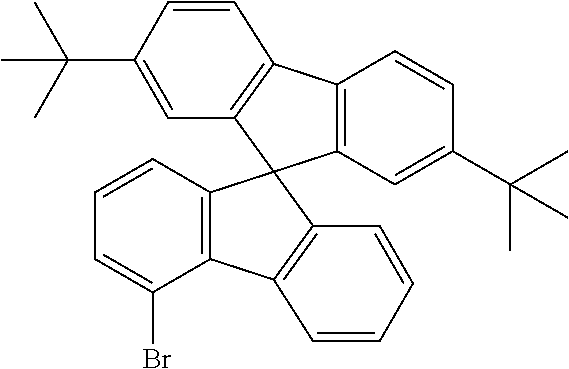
C12=C(C=C(C(C)(C)C)C=C1)C1(C3=C2C=CC(C(C)(C)C)=C3)C2=C(C(Br)=CC=C2)C2=C1C=CC=C2
